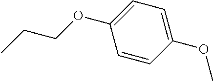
C1=CC(OC)=CC=C1OCCC
